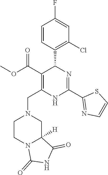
C1=CC(C2C(C(OC)=O)=C(CN3CCN4C([H])(C3)C(=O)NC4=O)NC(C3=NC=CS3)=N2)=C(Cl)C=C1F
